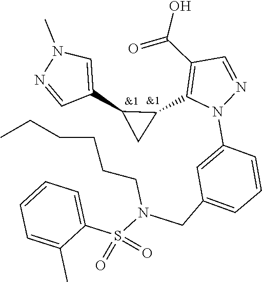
C1=C(N2N=CC(C(=O)O)=C2C2C(C3=CN(C)N=C3)C2)C=CC=C1CN(S(C1=CC=CC=C1C)(=O)=O)CCCCCC
